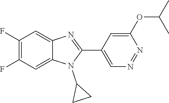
C1(F)=C(F)C=C2C(=C1)N=C(C1=CN=NC(OC(C)C)=C1)N2C1CC1
